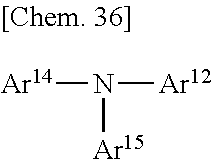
[Ar14]N([Ar12])[Ar15]
